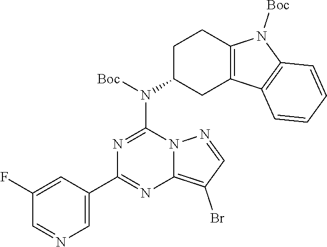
C12=C(Br)C=NN1C(N(C1CC3=C(CC1)N([Boc])C1=C3C=CC=C1)[Boc])=NC(C1=CN=CC(F)=C1)=N2
